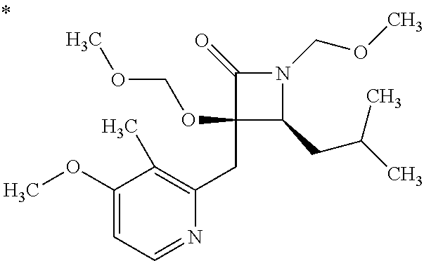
C1(CC2=C(C)C(OC)=CC=N2)(OCOC)C(CC(C)C)N(COC)C1=O
